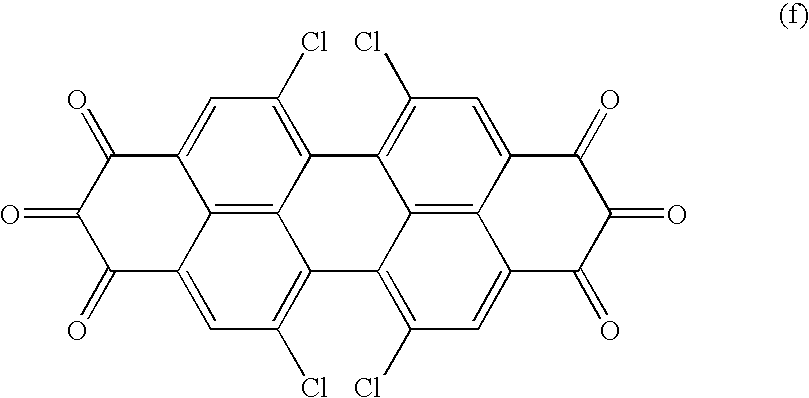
C1(=O)C2=CC(Cl)=C3C4=C2C(=CC(Cl)=C4C2=C(Cl)C=C4C5=C2C3=C(Cl)C=C5C(=O)C(=O)C4=O)C(=O)C1=O
